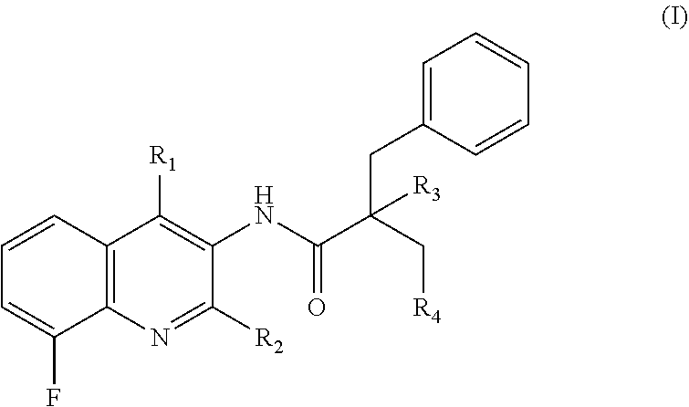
C12=C(N=C([R2])C(NC(C(C[R4])(CC3=CC=CC=C3)[R3])=O)=C1[R1])C(F)=CC=C2
